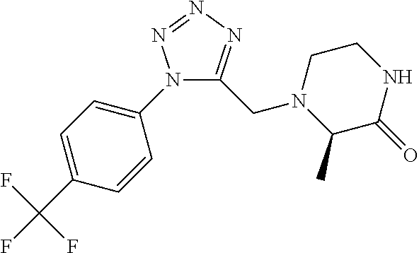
N1(C2=CC=C(C(F)(F)F)C=C2)C(CN2C(C)C(=O)NCC2)=NN=N1
